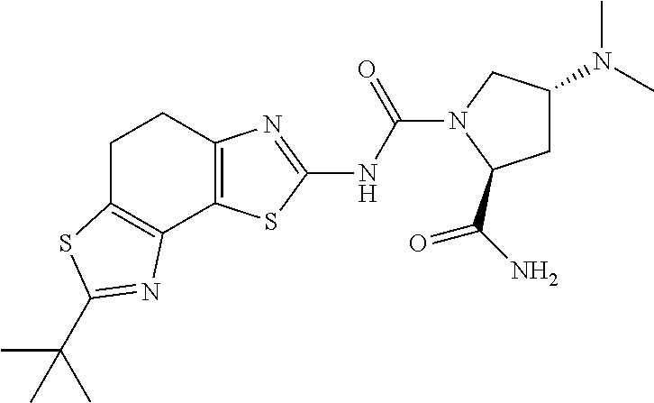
C12=C(CCC3=C1SC(NC(=O)N1C(C(N)=O)CC(N(C)C)C1)=N3)SC(C(C)(C)C)=N2
